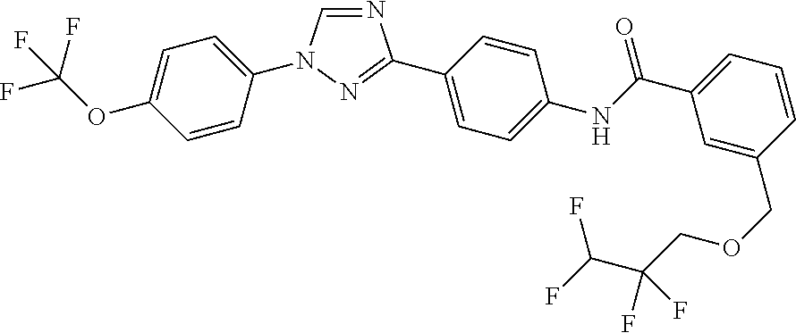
N1=CN(C2=CC=C(OC(F)(F)F)C=C2)N=C1C1=CC=C(NC(C2=CC=CC(COCC(C(F)F)(F)F)=C2)=O)C=C1
